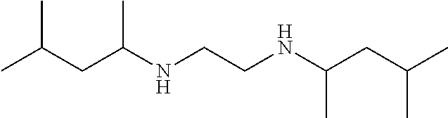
CC(CC(NCCNC(CC(C)C)C)C)C
